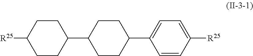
C1CC([R25])CCC1C1CCC(C2=CC=C([R25])C=C2)CC1
